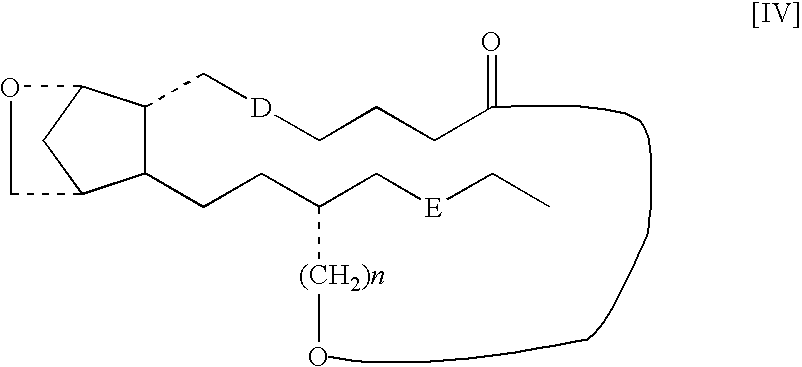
C1(CCC(C[E]CC)[(CH2)n]O)C(C[D]CCCC=O)C2CC1CO2
